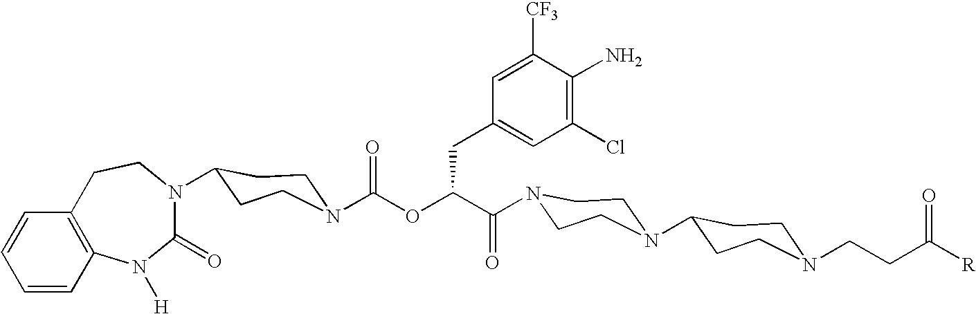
C1(=O)N(C2CCN(C(OC(C(=O)N3CCN(C4CCN(CCC([R])=O)CC4)CC3)CC3=CC(Cl)=C(N)C([CF3])=C3)=O)CC2)CCC2=C(N1[H])C=CC=C2
